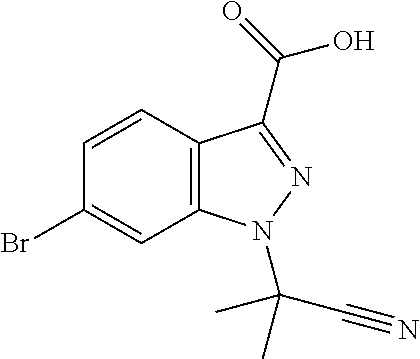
C1(Br)=CC2=C(C=C1)C(C(=O)O)=NN2C(C)(C#N)C
